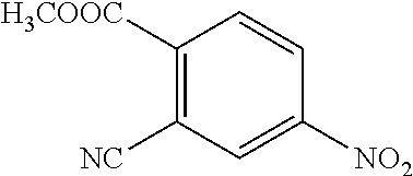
C1([H3COOC])=C([NC])C=C([NO2])C=C1
